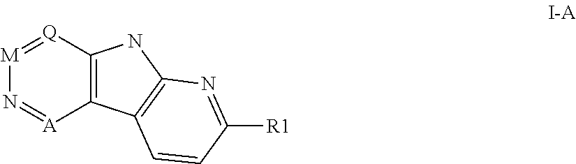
[M]1=[Q]C2=C([A]=N1)C1=C(N2)N=C([R1])C=C1
